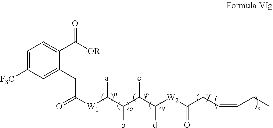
[W2](C(CC=CCC)=O)C(C(C(C([W1]C(CC1=CC([F3C])=CC=C1C([OR])=O)=O)[a])b)c)[d]
